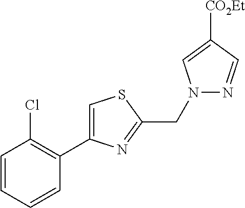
C1=CC=CC(C2=CSC(CN3N=CC([CO2Et])=C3)=N2)=C1Cl
